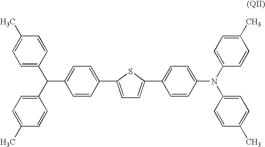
C1=C(C2=CC=C(C(C3=CC=C(C)C=C3)C3=CC=C(C)C=C3)C=C2)SC(C2=CC=C(N(C3=CC=C(C)C=C3)C3=CC=C(C)C=C3)C=C2)=C1
